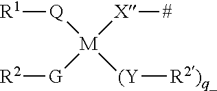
[Q]([M]([(Y][R2)q_])([X][#])[G][R2])[R1]
